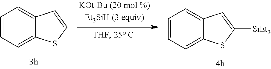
C1=CC=C2C(=C1)C=CS2.C1=CC=C2C(=C1)C=C([SiEt3])S2
